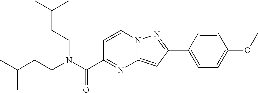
C1=CN2C(=CC(C3=CC=C(OC)C=C3)=N2)N=C1C(N(CCC(C)C)CCC(C)C)=O
